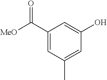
C1(C([MeO])=O)=CC(C)=CC(O)=C1
